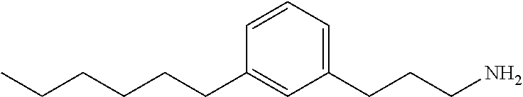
CCCCCCC1=CC(CCCN)=CC=C1
